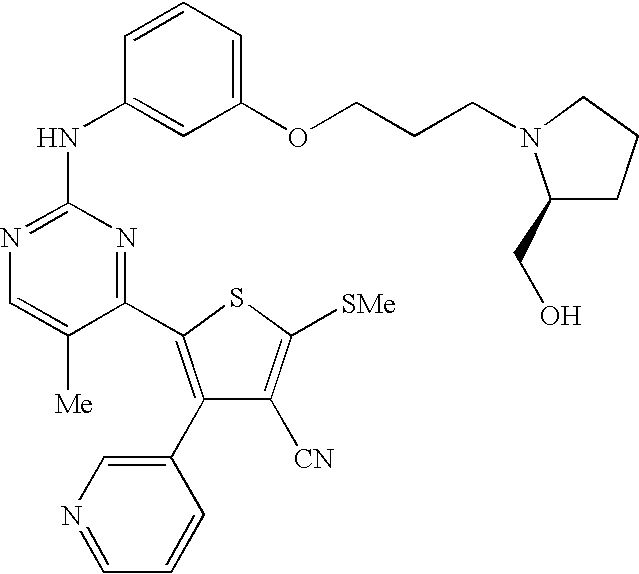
C1(NC2=CC(OCCCN3C(CO)CCC3)=CC=C2)=NC=C([Me])C(C2=C(C3=CN=CC=C3)C([CN])=C([SMe])S2)=N1
